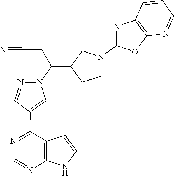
C1=NC2=C(C(C3=CN(C(CC#N)C4CCN(C5=NC6=C(N=CC=C6)O5)C4)N=C3)=N1)C=CN2
